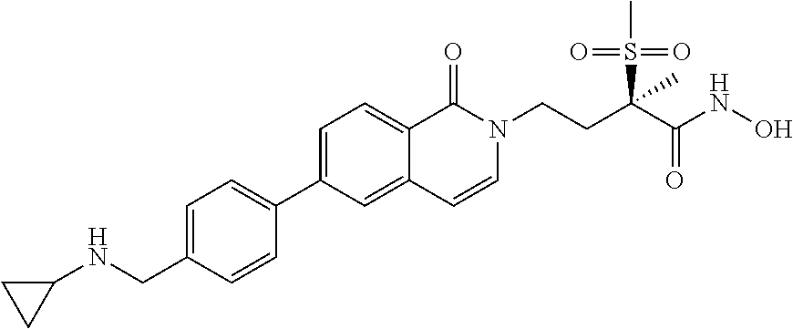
C1=C(CNC2CC2)C=CC(C2=CC=C3C(=C2)C=CN(CCC(C(NO)=O)(S(C)(=O)=O)C)C3=O)=C1
